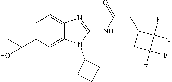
C1=C(C(C)(C)O)C=C2C(=C1)N=C(NC(=O)CC1CC(F)(F)C1(F)F)N2C1CCC1
